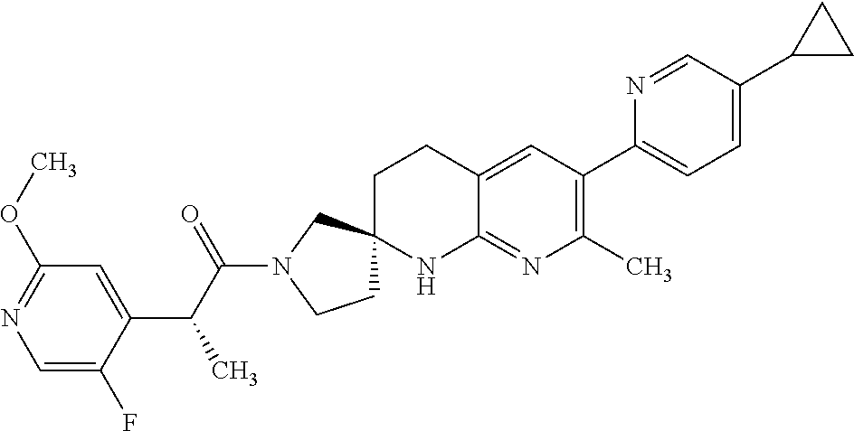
C1=C(F)C(C(C(N2CCC3(C2)CCC2=CC(C4=CC=C(C5CC5)C=N4)=C(C)N=C2N3)=O)C)=CC(OC)=N1
